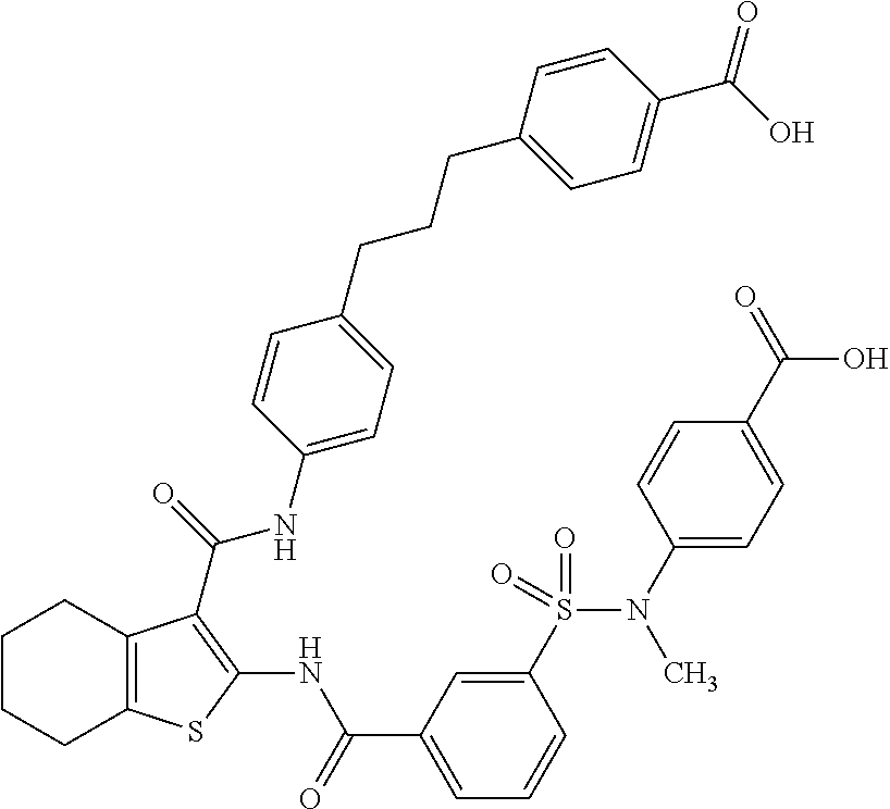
C1CCC2=C(C1)C(C(=O)NC1=CC=C(CCCC3=CC=C(C(O)=O)C=C3)C=C1)=C(NC(C1=CC=CC(S(N(C3=CC=C(C(=O)O)C=C3)C)(=O)=O)=C1)=O)S2
